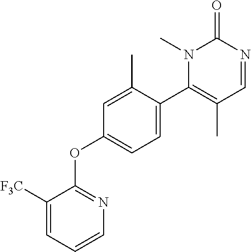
C1=CC=C([F3C])C(OC2=CC=C(C3=C(C)C=NC(=O)N3C)C(C)=C2)=N1
